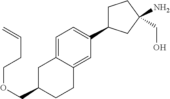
C(OCC1CC2=CC=C(C3CCC(N)(CO)C3)C=C2CC1)CC=C
